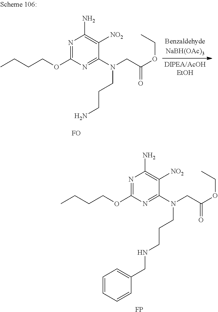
N1=C(OCCCC)N=C(N(CCCNCC2=CC=CC=C2)CC(OCC)=O)C([NO2])=C1N.[FP].N1=C(OCCCC)N=C(N(CCCN)CC(OCC)=O)C([NO2])=C1N.[FO]
